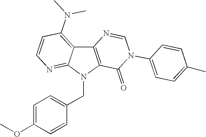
C12=C(N(CC3=CC=C(OC)C=C3)C3=NC=CC(N(C)C)=C13)C(=O)N(C1=CC=C(C)C=C1)C=N2
